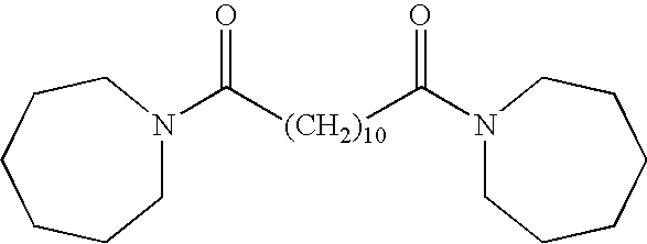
C1N(C([(CH2)10]C(N2CCCCCC2)=O)=O)CCCCC1
